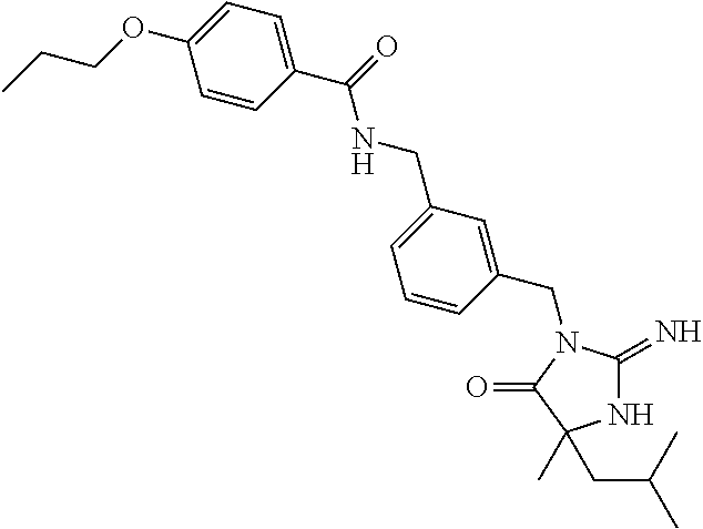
N1C(=N)N(CC2=CC(CNC(C3=CC=C(OCCC)C=C3)=O)=CC=C2)C(=O)C1(C)CC(C)C
